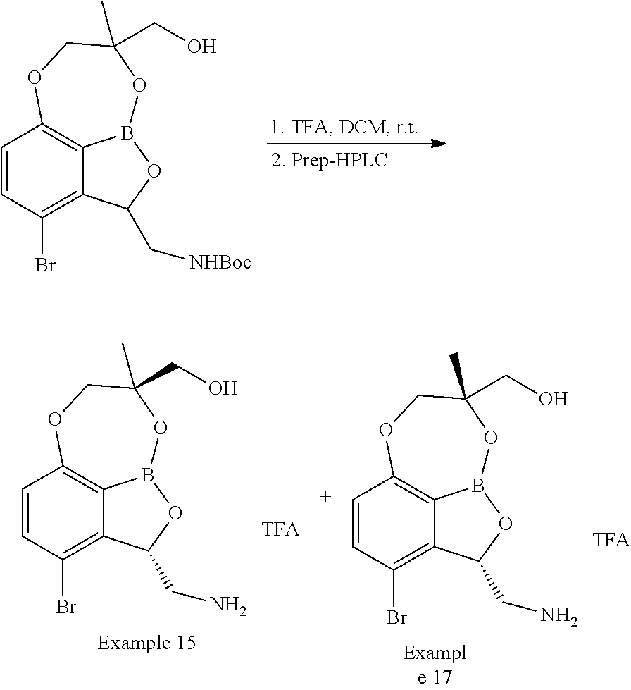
C1=CC(Br)=C2C3=C1OCC(CO)(C)OB3OC2C[NHBoc].C1=CC(Br)=C2C3=C1OCC(CO)(C)OB3OC2CN.C1=CC(Br)=C2C3=C1OCC(CO)(C)OB3OC2CN
